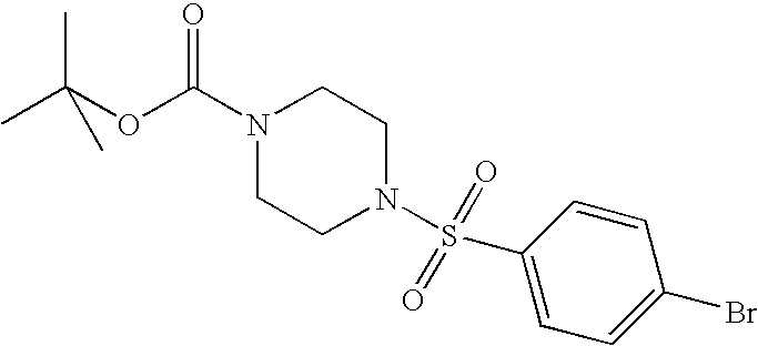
N1(C(OC(C)(C)C)=O)CCN(S(C2=CC=C(Br)C=C2)(=O)=O)CC1
